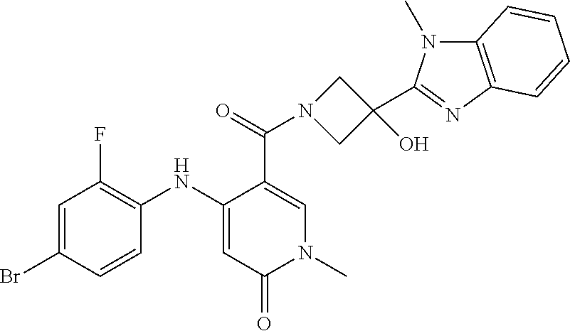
C1=C(Br)C=CC(NC2=CC(=O)N(C)C=C2C(=O)N2CC(O)(C3=NC4=C(N3C)C=CC=C4)C2)=C1F
